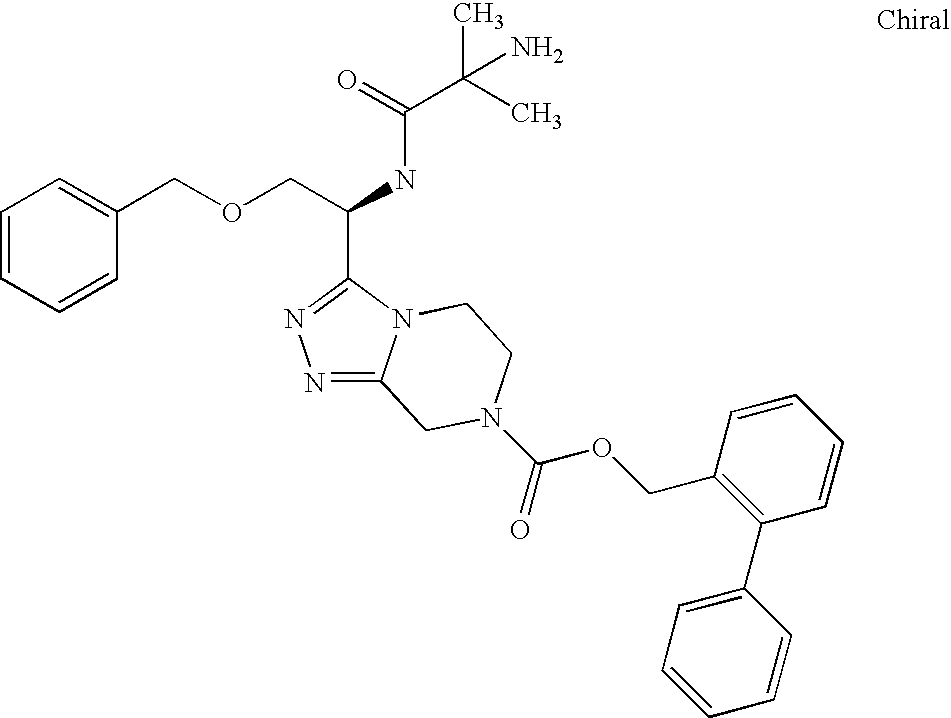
N1=C2N(C(C(COCC3=CC=CC=C3)NC(C(C)(C)N)=O)=N1)CCN(C(=O)OCC1=C(C3=CC=CC=C3)C=CC=C1)C2
